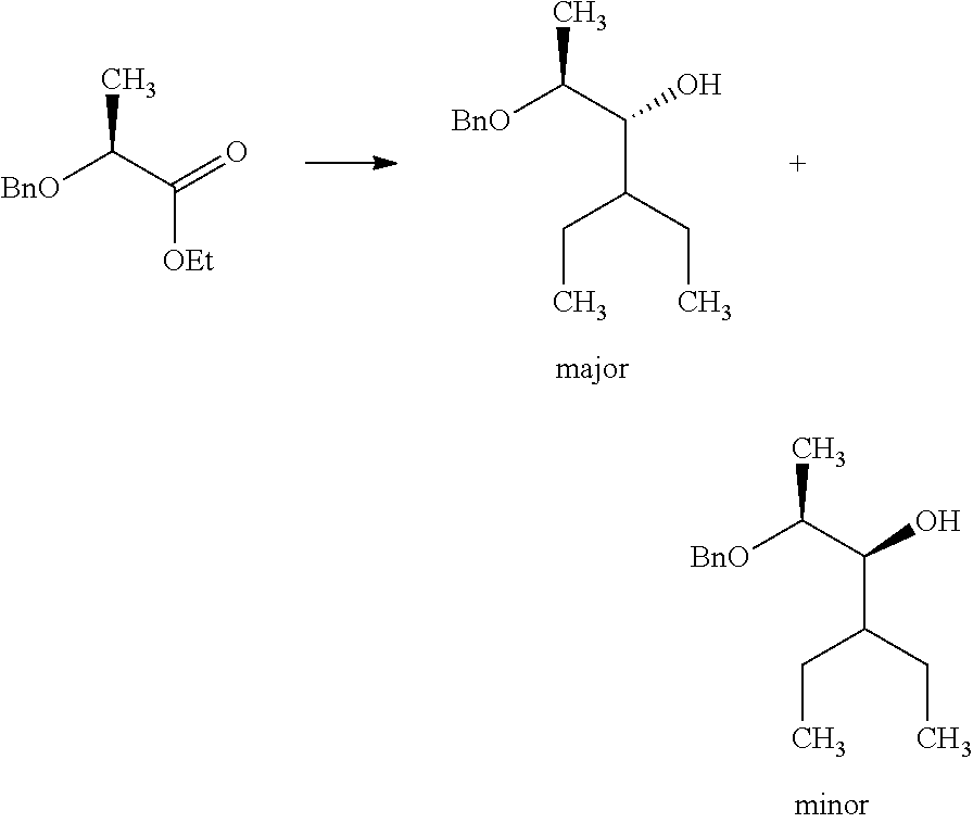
[BnO]C(C(C(CC)CC)O)C.[BnO]C(C(C(CC)CC)O)C.[BnO]C(C([OEt])=O)C
